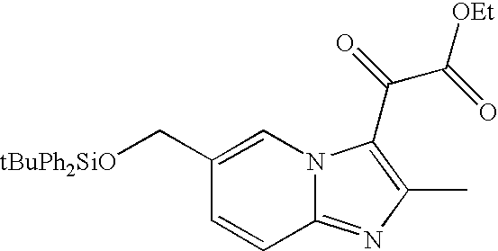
C12=NC(C)=C(C(C([OEt])=O)=O)N1C=C(C[tBuPh2SiO])C=C2
